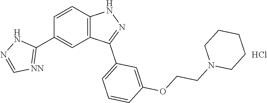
C12=C(C=CC(C3=[NN]C=NN3)=C1)NN=C2C1=CC=CC(OCCN2CCCCC2)=C1.Cl
